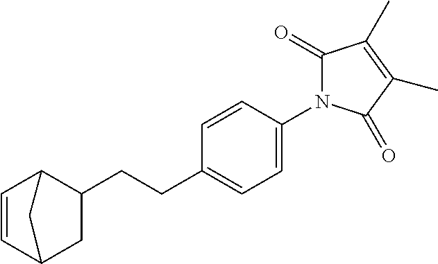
C1=CC2CC(CCC3=CC=C(N4C(=O)C(C)=C(C)C4=O)C=C3)C1C2
